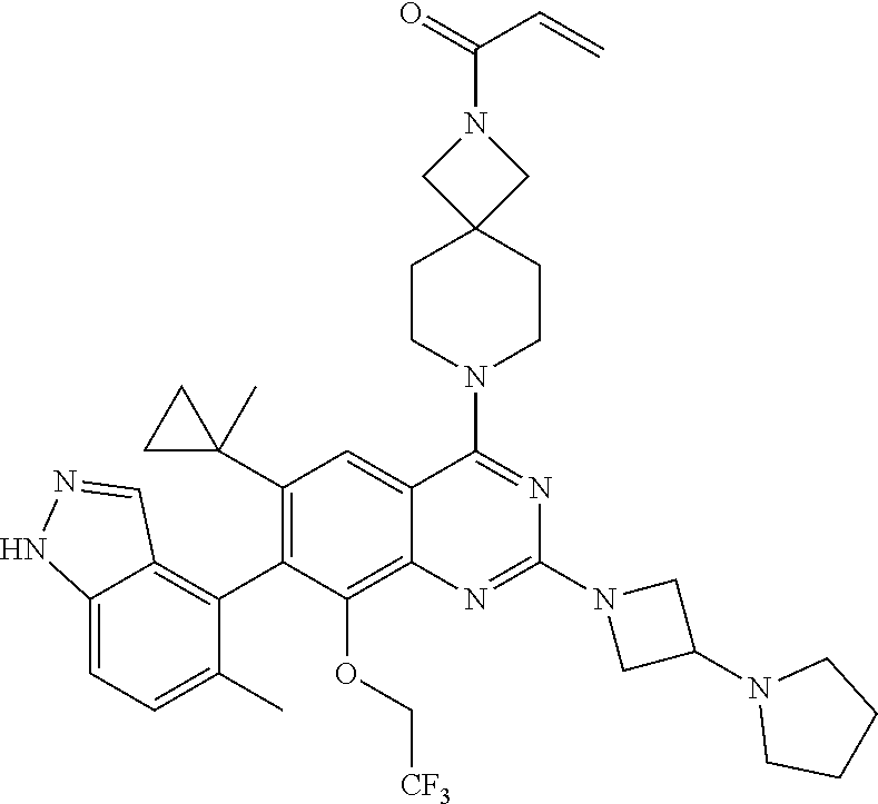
C12=CC=C(C)C(C3=C(C4(C)CC4)C=C4C(=C3OC[CF3])N=C(N3CC(N5CCCC5)C3)N=C4N3CCC4(CC3)CN(C(C=C)=O)C4)=C1C=NN2
